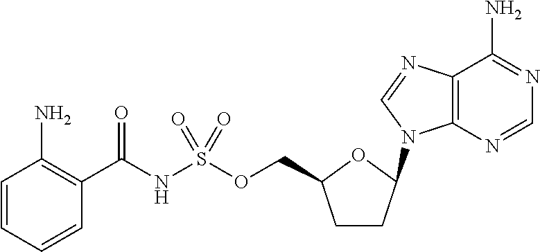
C1CC(N2C3=C(C(N)=NC=N3)N=C2)OC1COS(NC(C1=C(N)C=CC=C1)=O)(=O)=O
